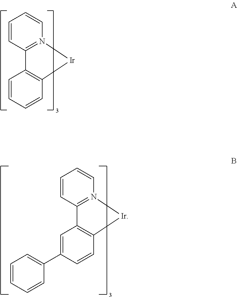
C1=CC2=N(C=C1)[Ir]C1=C2C=CC=C1.C1=CC2=N(C=C1)[Ir]C1=C2C=C(C2=CC=CC=C2)C=C1
